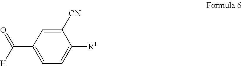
C1([CN])=CC(C([H])=O)=CC=C1[R1]
